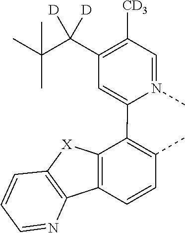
C1=N(C)C(C2=C(C)C=CC3=C2[X]C2=C3N=CC=C2)=CC(C(C(C)(C)C)([D])[D])=C1[CD3]
